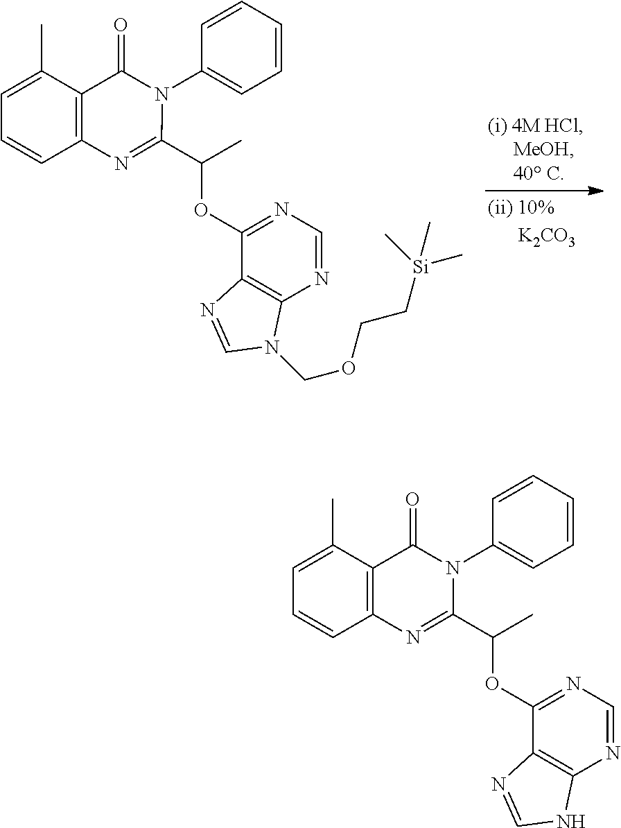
C12=C(C=CC=C1C)N=C(C(C)OC1=NC=NC3=C1N=CN3COCC[Si](C)(C)C)N(C1=CC=CC=C1)C2=O.C12=C(C=CC=C1C)N=C(C(C)OC1=NC=NC3=C1N=CN3)N(C1=CC=CC=C1)C2=O
